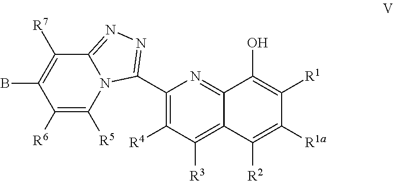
C1([R7])=C(B)C([R6])=C([R5])N2C1=NN=C2C1=C([R4])C([R3])=C2C(=N1)C(O)=C([R1])C([R1a])=C2[R2]
